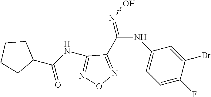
C1=C(Br)C(F)=CC=C1NC(=NO)C1=NON=C1NC(=O)C1CCCC1
